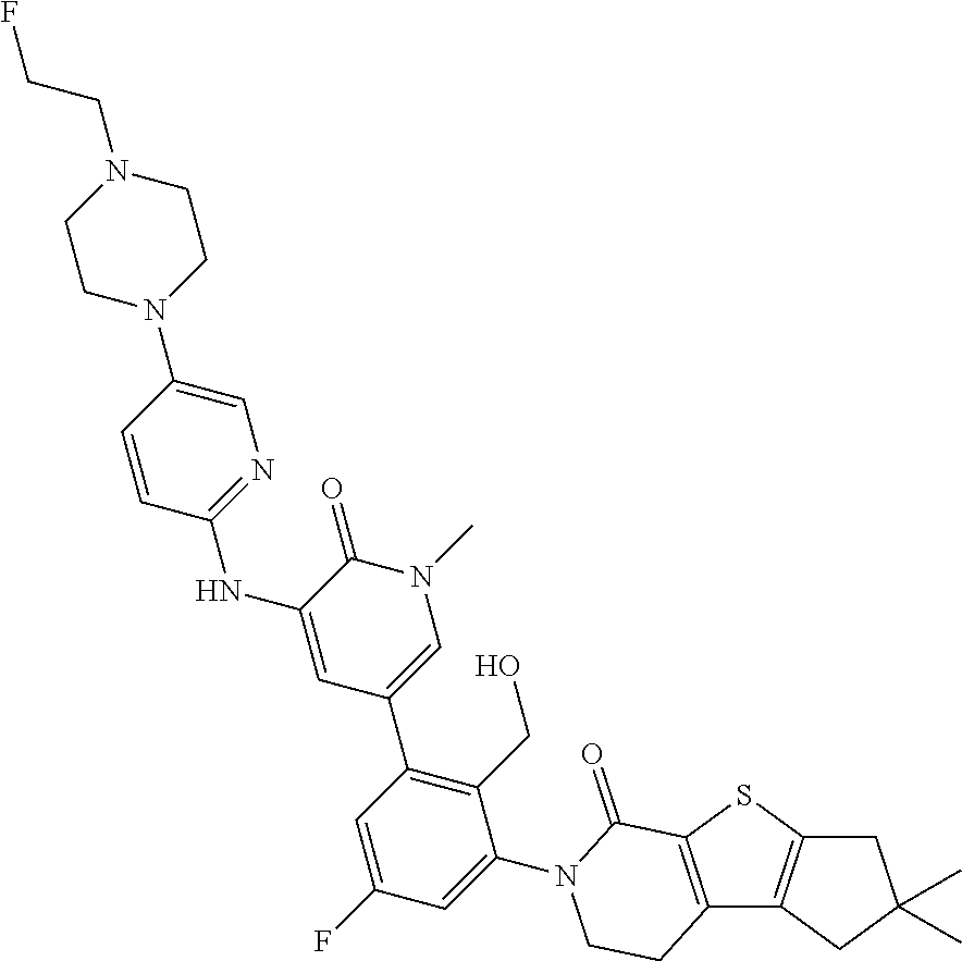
C1C2=C(CC1(C)C)C1=C(S2)C(=O)N(C2=CC(F)=CC(C3=CN(C)C(=O)C(NC4=NC=C(N5CCN(CCF)CC5)C=C4)=C3)=C2CO)CC1
